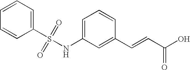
C1=CC=C(S(=O)(=O)NC2=CC=CC(C=CC(O)=O)=C2)C=C1
